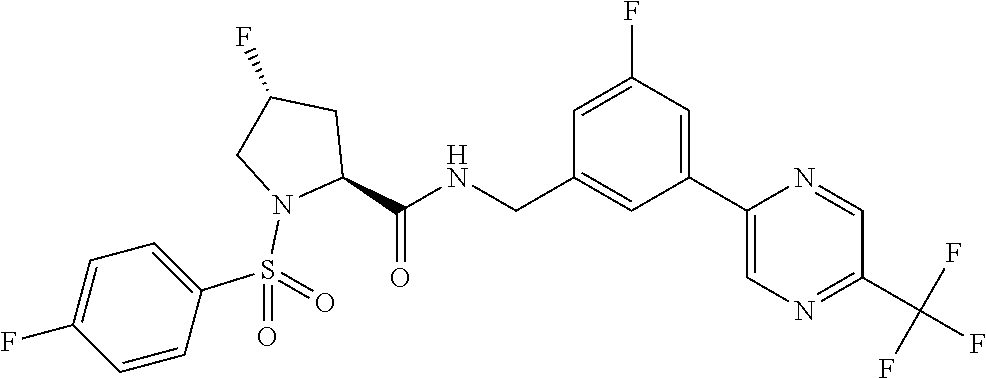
C1=C(F)C=C(C2=CN=C(C(F)(F)F)C=N2)C=C1CNC(C1N(S(C2=CC=C(F)C=C2)(=O)=O)CC(F)C1)=O
